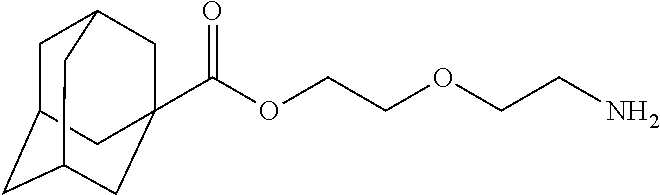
O(CCOCCN)C(=O)C12CC3CC(CC(C1)C3)C2
